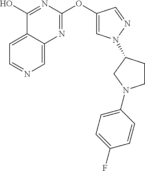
C1=C2C(=CC=N1)C(O)=NC(OC1=CN(C3CCN(C4=CC=C(F)C=C4)C3)N=C1)=N2
